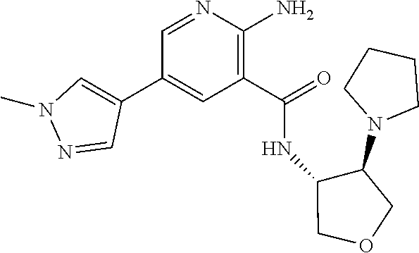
C1(C(=O)NC2C(N3CCCC3)COC2)=C(N)N=CC(C2=CN(C)N=C2)=C1
